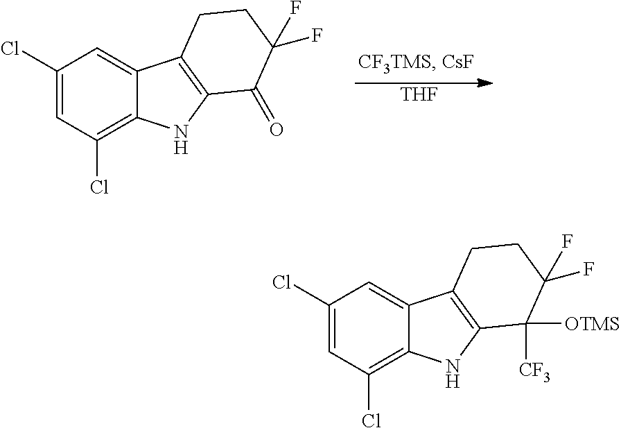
C1(Cl)=CC(Cl)=C2C(=C1)C1=C(N2)C(=O)C(F)(F)CC1.[THF].C1(Cl)=CC(Cl)=C2C(=C1)C1=C(N2)C([CF3])([OTMS])C(F)(F)CC1
